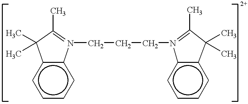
c12c(cccc1)N(CCCN1=C(C)C(C)(C)c3c1cccc3)=C(C)C2(C)C
